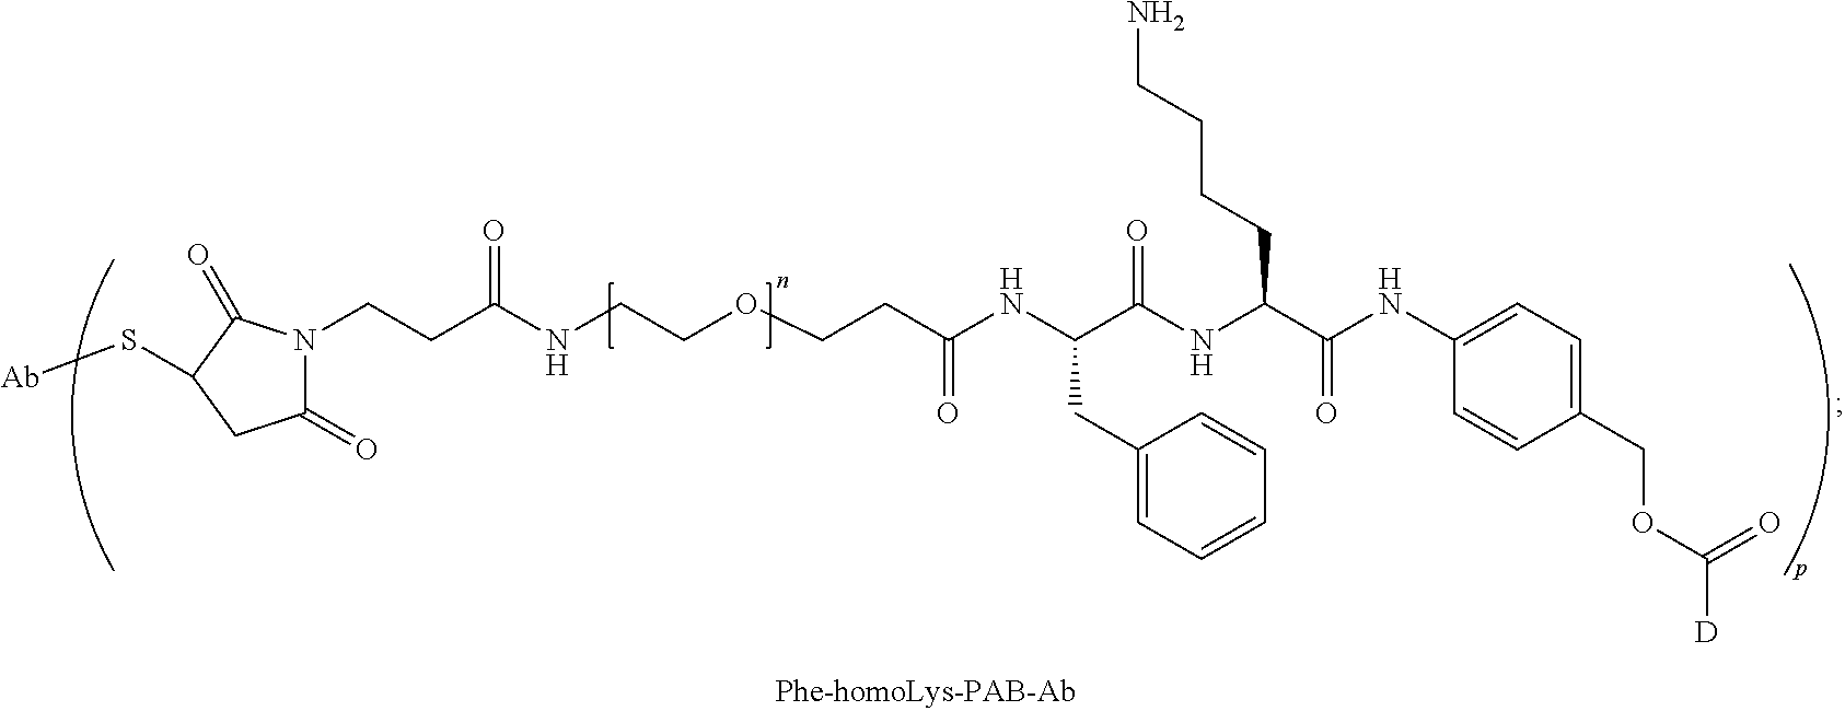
C1(=O)N(CCC(=O)NCCOCCC(=O)NC(C(NC(C(=O)NC2=CC=C(COC(=O)[D])C=C2)CCCCN)=O)CC2=CC=CC=C2)C(=O)C(S[Ab])C1
